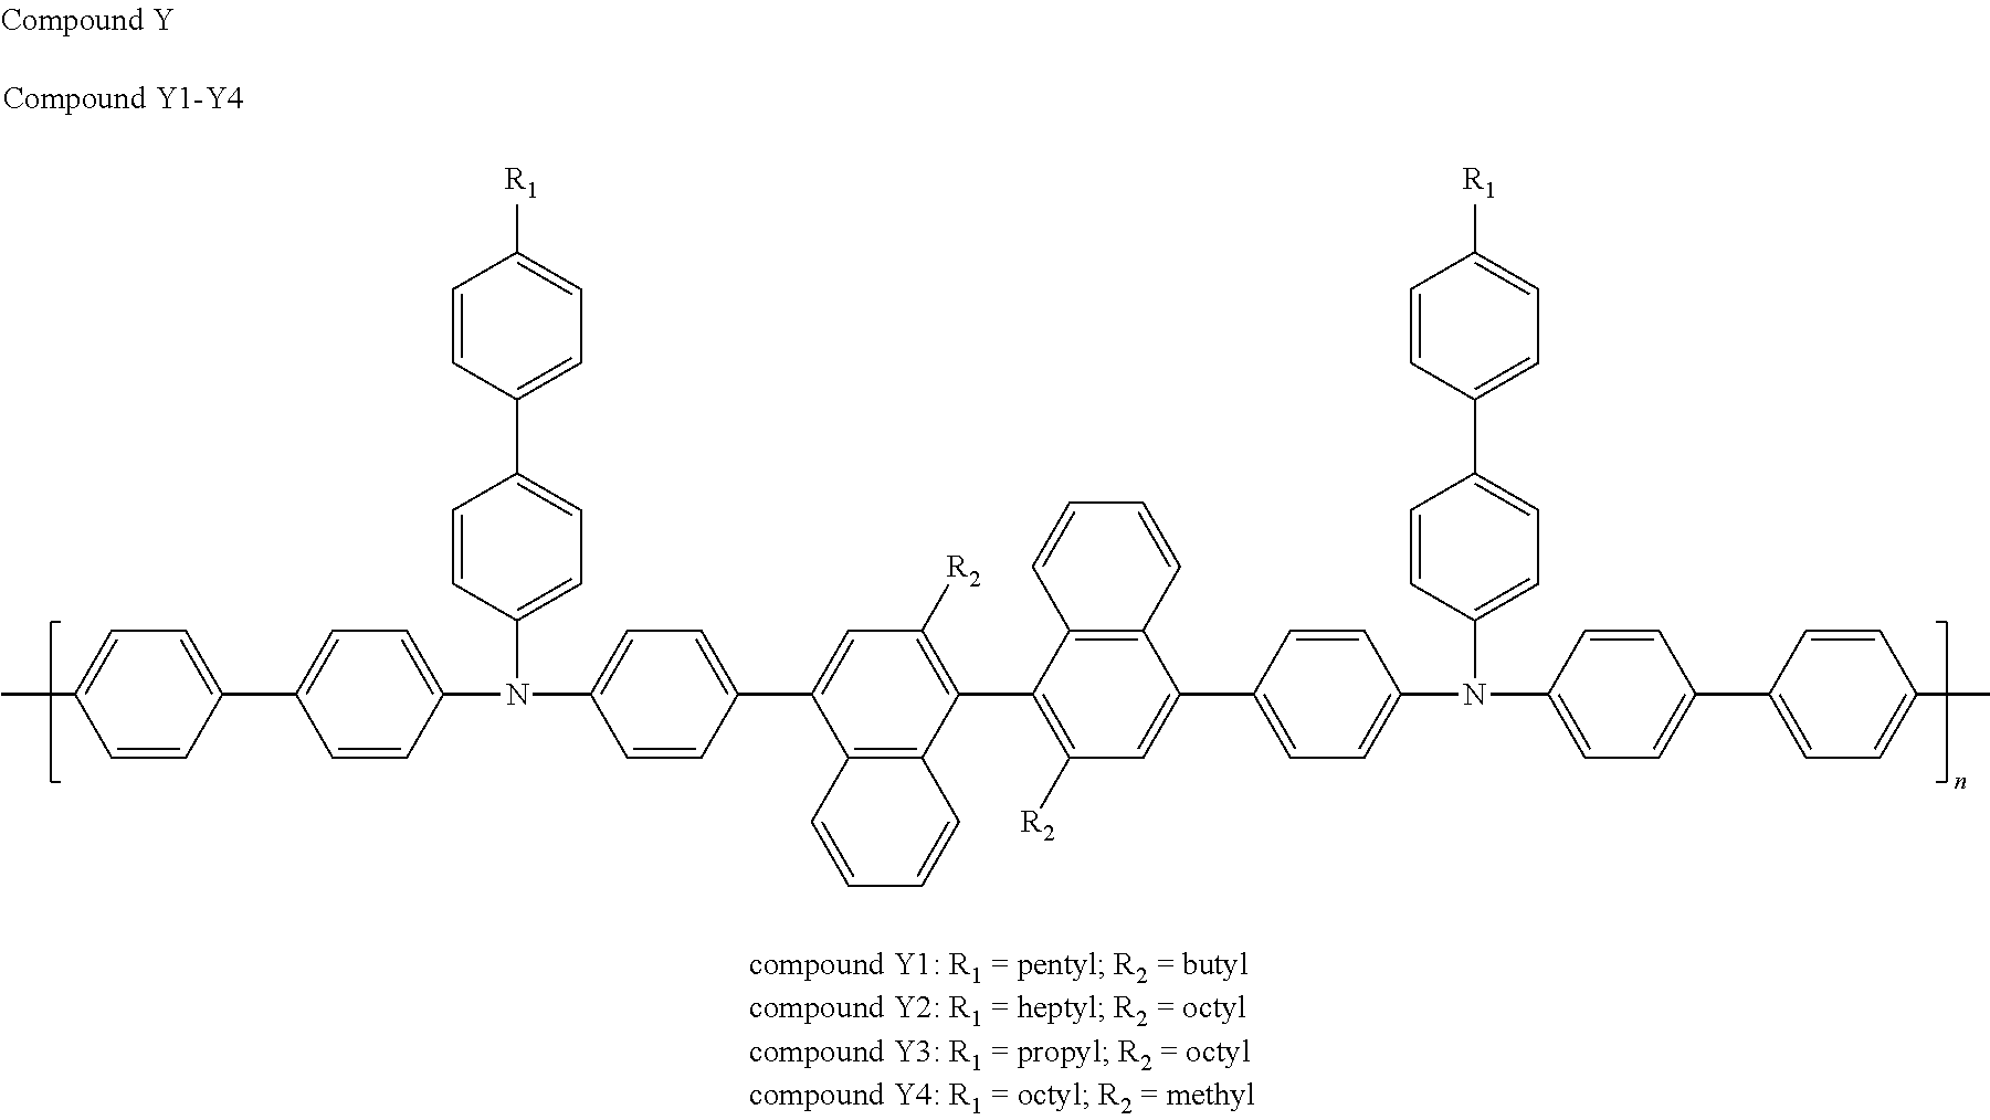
C1=CC(C2=CC=C(N(C3=CC=C(C4=CC=C([R1])C=C4)C=C3)C3=CC=C(C4=CC([R2])=C(C5=C([R2])C=C(C6=CC=C(N(C7=CC=C(C8=CC=C([R1])C=C8)C=C7)C7=CC=C(C8=CC=C(C)C=C8)C=C7)C=C6)C6=C5C=CC=C6)C5=C4C=CC=C5)C=C3)C=C2)=CC=C1C
